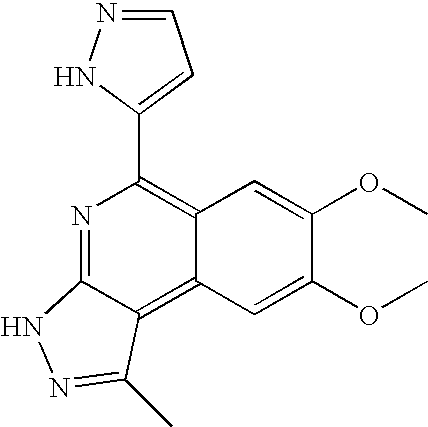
C1=NNC(C2=C3C(=C4C(=N2)NN=C4C)C=C(OC)C(OC)=C3)=C1
